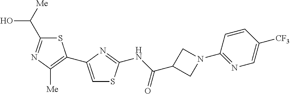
S1C(C(O)[Me])=NC([Me])=C1C1=CSC(NC(C2CN(C3=NC=C([CF3])C=C3)C2)=O)=N1
